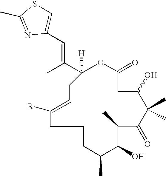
C1(=O)C(C)(C)C(O)CC(=O)OC(C(C)=CC2=CSC(C)=N2)([H])CC=C([R])CCCC(C)C(O)C1C
